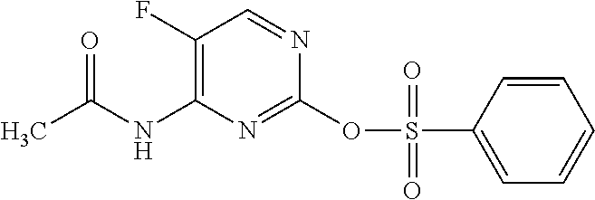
C1(F)=C(NC(C)=O)N=C(OS(C2=CC=CC=C2)(=O)=O)N=C1
